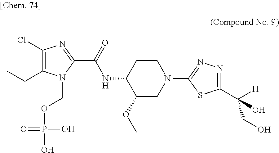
C1(Cl)=C(CC)N(COP(O)(O)=O)C(C(=O)NC2C(OC)CN(C3=NN=C(C([H])(CO)O)S3)CC2)=N1
